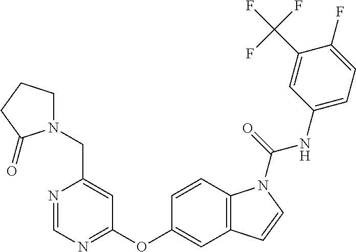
C1(OC2=NC=NC(CN3CCCC3=O)=C2)=CC2=C(C=C1)N(C(=O)NC1=CC=C(F)C(C(F)(F)F)=C1)C=C2
